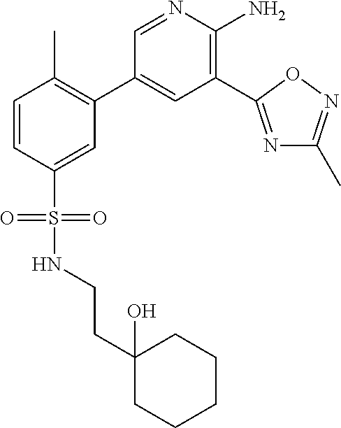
C1=CC(S(=O)(=O)NCCC2(O)CCCCC2)=CC(C2=CC(C3=NC(C)=NO3)=C(N)N=C2)=C1C
